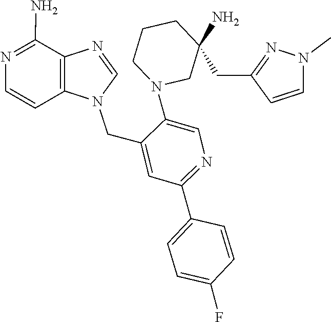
C1(N)(CC2=NN(C)C=C2)CN(C2=CN=C(C3=CC=C(F)C=C3)C=C2CN2C=NC3=C2C=CN=C3N)CCC1
